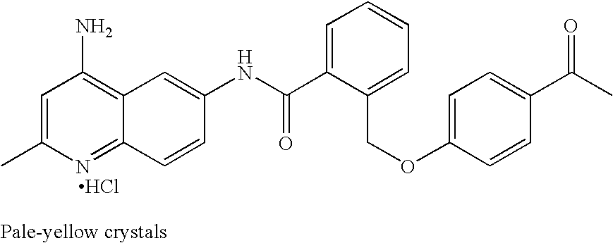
CC1=CC(N)=C2C(=N1)C=CC(NC(C1=CC=CC=C1COC1=CC=C(C(C)=O)C=C1)=O)=C2.Cl
